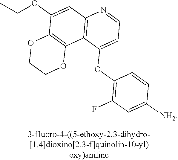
C(OC1=CC2=C(C3=C1OCCO3)C(OC1=C(F)C=C([NH2])C=C1)=CC=N2)C
